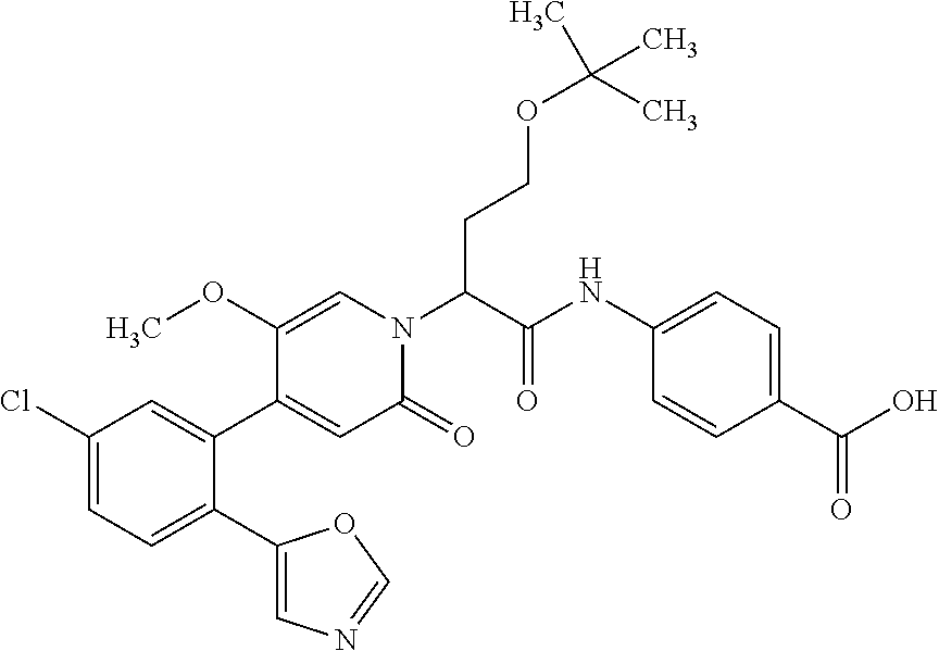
C1(Cl)=CC=C(C2=CN=CO2)C(C2=CC(=O)N(C(C(NC3=CC=C(C(O)=O)C=C3)=O)CCOC(C)(C)C)C=C2OC)=C1
